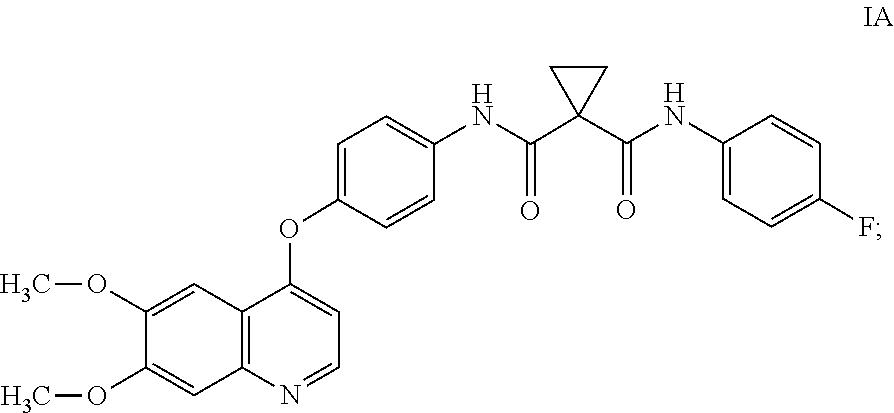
O(C1=CC2=C(C=C1OC)N=CC=C2OC1=CC=C(NC(C2(C(=O)NC3=CC=C(F)C=C3)CC2)=O)C=C1)C
